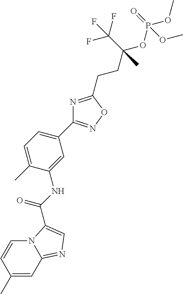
C1(C)=CC2=NC=C(C(NC3=CC(C4=NOC(CCC(C(F)(F)F)(OP(=O)(OC)OC)C)=N4)=CC=C3C)=O)N2C=C1
